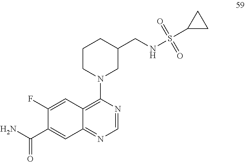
C1CN(C2=C3C(=NC=N2)C=C(C(N)=O)C(F)=C3)CC(CNS(C2CC2)(=O)=O)C1
